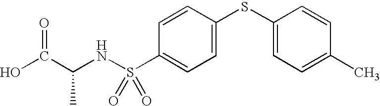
C(NS(C1=CC=C(SC2=CC=C(C)C=C2)C=C1)(=O)=O)(C(O)=O)C
